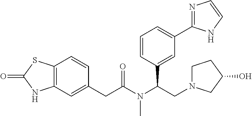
C12=C(C=C(CC(N(C(CN3CCC(O)C3)C3=CC(C4=NC=CN4)=CC=C3)C)=O)C=C1)NC(=O)S2
